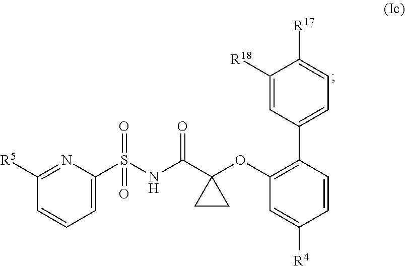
O=S(NC(C1(OC2=C(C3=CC=C([R17])C([R18])=C3)C=CC([R4])=C2)CC1)=O)(C1=CC=CC([R5])=N1)=O
